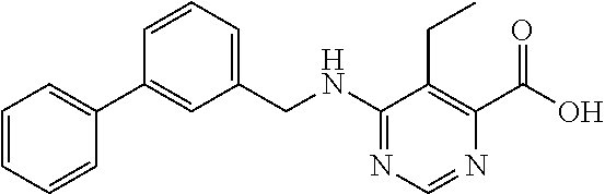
N(C1=NC=NC(C(O)=O)=C1CC)CC1=CC=CC(C2=CC=CC=C2)=C1
